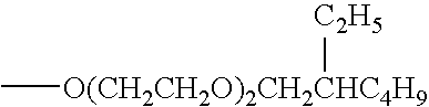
C[O(CH2CH2O)2CH2CHC4H9][C2H5]
